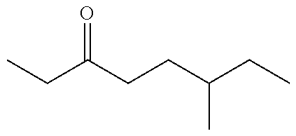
CCC(CCC(CC)C)=O
